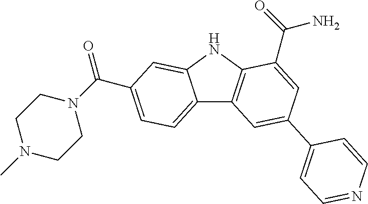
C12=CC=C(C(N3CCN(C)CC3)=O)C=C1NC1=C2C=C(C2=CC=NC=C2)C=C1C(=O)N
